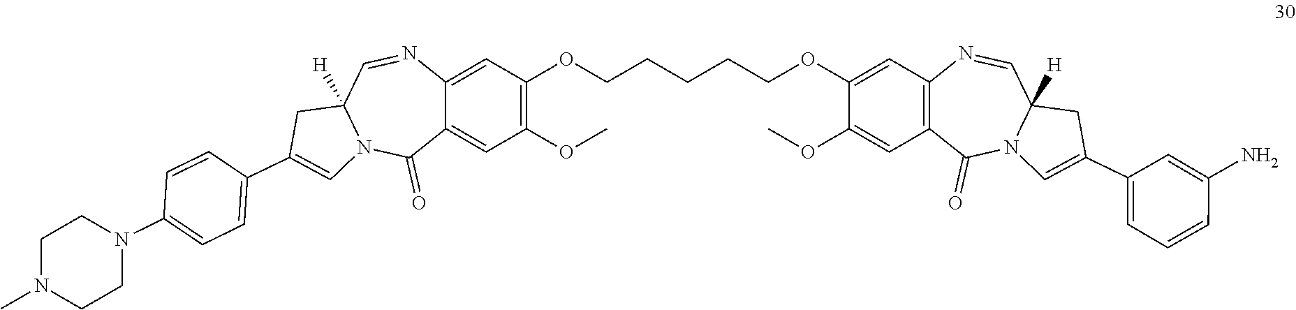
C1(OC)=C(OCCCCCOC2=CC3=C(C=C2OC)C(=O)N2C([H])(C=N3)CC(C3=CC=CC(N)=C3)=C2)C=C2C(=C1)C(=O)N1C([H])(C=N2)CC(C2=CC=C(N3CCN(C)CC3)C=C2)=C1
